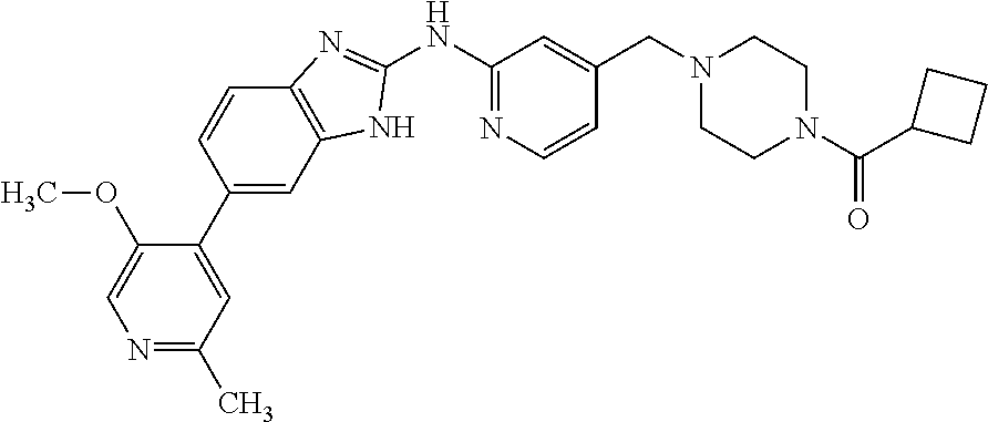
N1=C(C)C=C(C2=CC3=C(C=C2)N=C(NC2=NC=CC(CN4CCN(C(=O)C5CCC5)CC4)=C2)N3)C(OC)=C1
